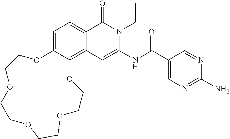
C1=C2C(=C3C(=C1)C(=O)N(CC)C(NC(=O)C1=CN=C(N)N=C1)=C3)OCCOCCOCCOCCO2
